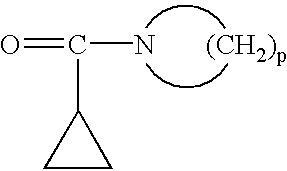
C(N)(C1CC1)=O.[(CH2)p]
